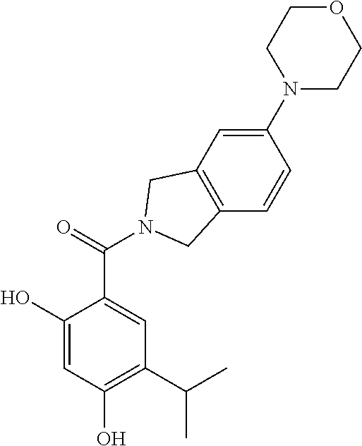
C1(O)=CC(O)=C(C(C)C)C=C1C(=O)N1CC2=C(C=CC(N3CCOCC3)=C2)C1
